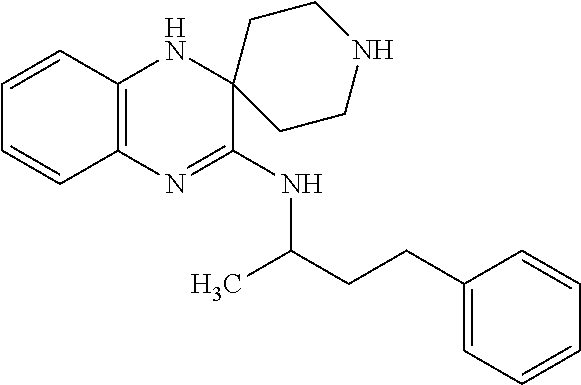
C1=CC2=C(C=C1)N=C(NC(CCC1=CC=CC=C1)C)C1(N2)CCNCC1
